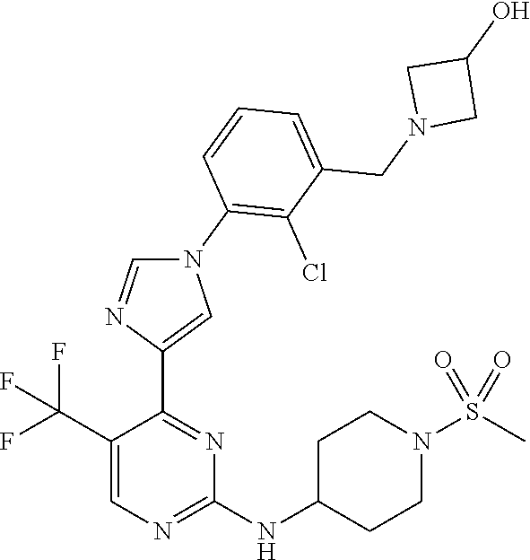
N1(C2=C(Cl)C(CN3CC(O)C3)=CC=C2)C=NC(C2=NC(NC3CCN(S(C)(=O)=O)CC3)=NC=C2C(F)(F)F)=C1
